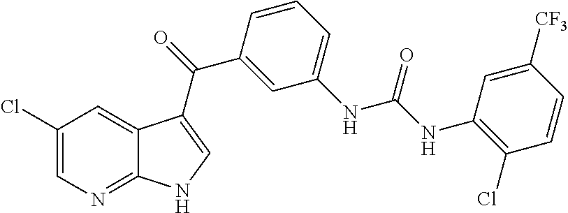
C1(Cl)=CN=C2C(=C1)C(C(=O)C1=CC(NC(NC3=C(Cl)C=CC([CF3])=C3)=O)=CC=C1)=CN2
